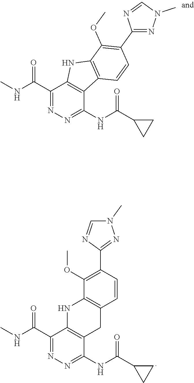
C1(C(NC)=O)=NN=C(NC(C2CC2)=O)C2=C1NC1=C2C=CC(C2=NN(C)C=N2)=C1OC.C1(C(NC)=O)=NN=C(NC(C2CC2)=O)C2=C1NC1=C(C2)C=CC(C2=NN(C)C=N2)=C1OC
